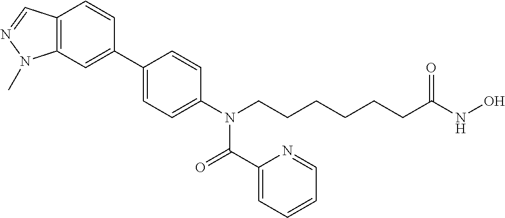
C12=C(C=C(C3=CC=C(N(CCCCCCC(NO)=O)C(C4=CC=CC=N4)=O)C=C3)C=C1)N(C)N=C2
